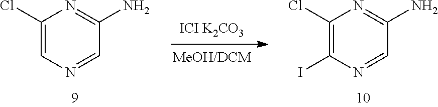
C1(Cl)=CN=CC(N)=N1.[ICI K2CO3].C1(Cl)=C(I)N=CC(N)=N1
